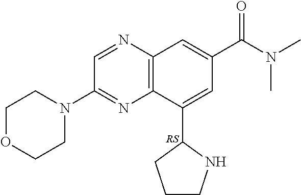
C12=C(N=CC(N3CCOCC3)=N1)C=C(C(N(C)C)=O)C=C2C1CCCN1
